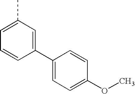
C1(C)=CC=CC(C2=CC=C(OC)C=C2)=C1
